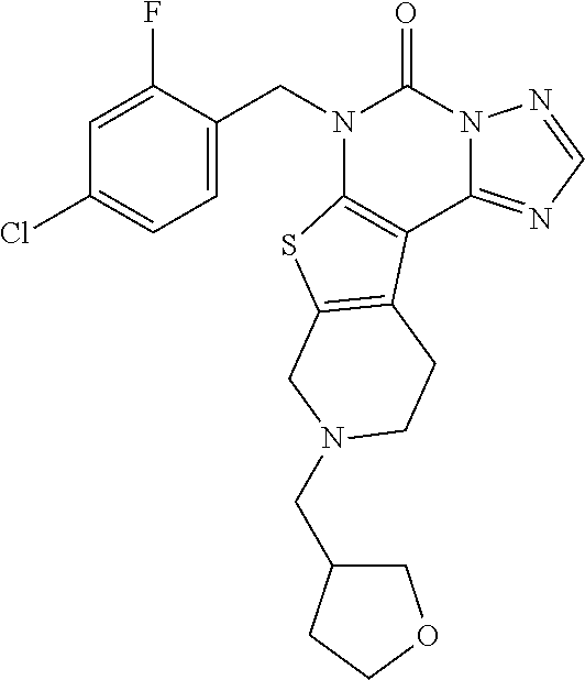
C1(CN2CC3=C(C4=C(N(CC5=CC=C(Cl)C=C5F)C(=O)N5C4=NC=N5)S3)CC2)COCC1
